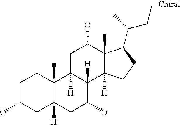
C1C(O)CC2([H])C(C)(C1)C1([H])C([H])(C(O)C2)C2([H])C(C)(C(O)C1)C(C(CC)C)CC2
